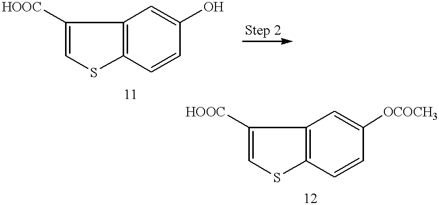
C1([HOOC])=CSC2=C1C=C(O)C=C2.C1([HOOC])=CSC2=C1C=C([OCOCH3])C=C2
